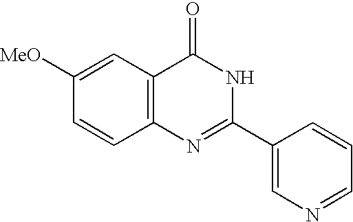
C1([MeO])=CC2=C(C=C1)N=C(C1=CN=CC=C1)NC2=O
